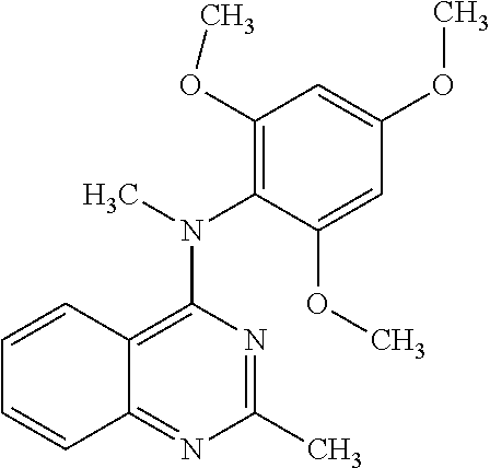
C1(C)=NC(N(C)C2=C(OC)C=C(OC)C=C2OC)=C2C(=N1)C=CC=C2
